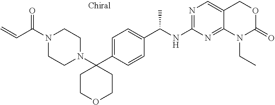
N1=C(NC(C2=CC=C(C3(N4CCN(C(C=C)=O)CC4)CCOCC3)C=C2)C)N=C2C(=C1)COC(=O)N2CC
